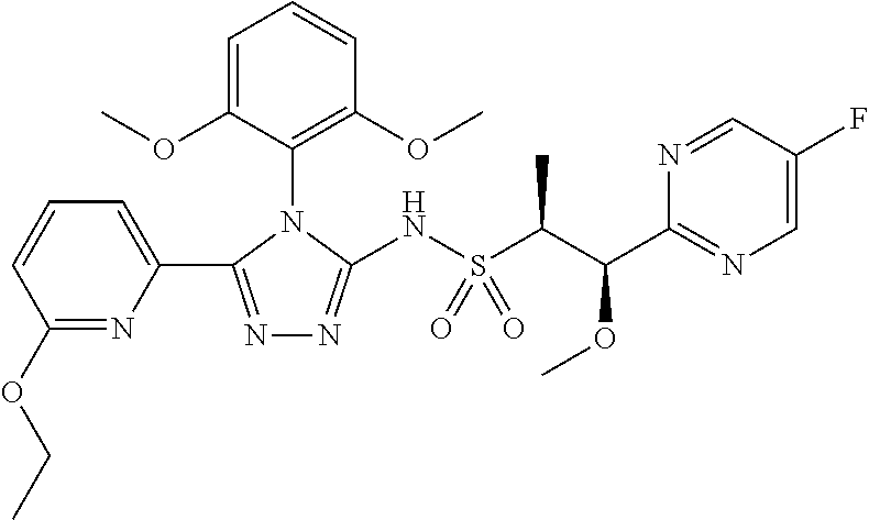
C1=CC=C(C2=NN=C(NS(C(C(C3=NC=C(F)C=N3)OC)C)(=O)=O)N2C2=C(OC)C=CC=C2OC)N=C1OCC
